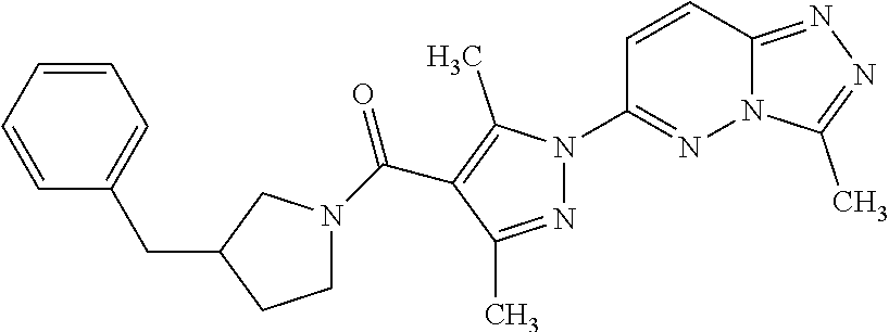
C12=NN=C(C)N1N=C(N1N=C(C)C(C(N3CCC(CC4=CC=CC=C4)C3)=O)=C1C)C=C2
